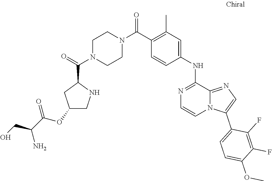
O(C)C1=CC=C(C2=CN=C3N2C=CN=C3NC2=CC(C)=C(C(N3CCN(C(C4CC(OC(=O)C(N)CO)CN4)=O)CC3)=O)C=C2)C(F)=C1F
